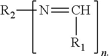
[R2]N=C[R1]
